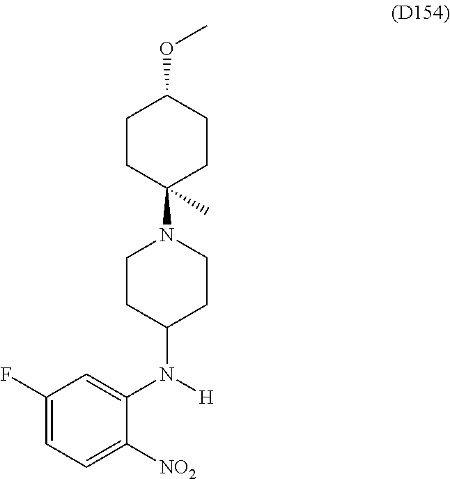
C1CC(N2CCC(N(C3=CC(F)=CC=C3[NO2])[H])CC2)(C)CCC1OC
